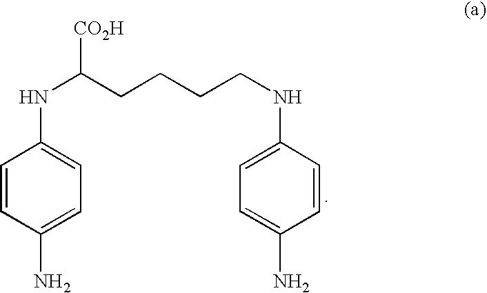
N(C(CCCCNC1=CC=C(N)C=C1)[CO2H])C1=CC=C(N)C=C1
